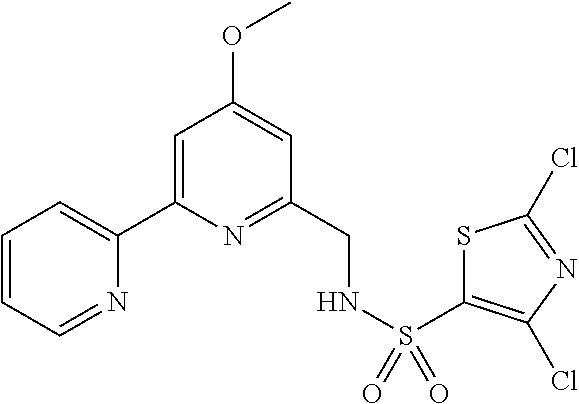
C1=CC=NC(C2=CC(OC)=CC(CNS(C3=C(Cl)N=C(Cl)S3)(=O)=O)=N2)=C1
